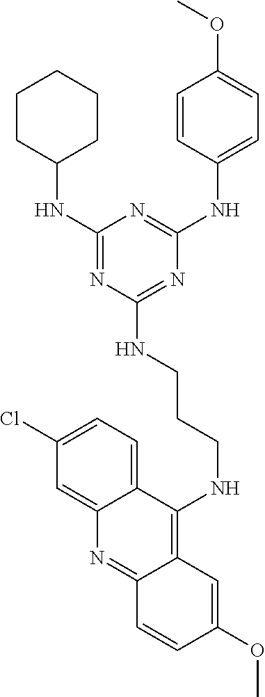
N(C1CCCCC1)C1=NC(NCCCNC2=C3C(=NC4=CC(Cl)=CC=C24)C=CC(OC)=C3)=NC(NC2=CC=C(OC)C=C2)=N1
